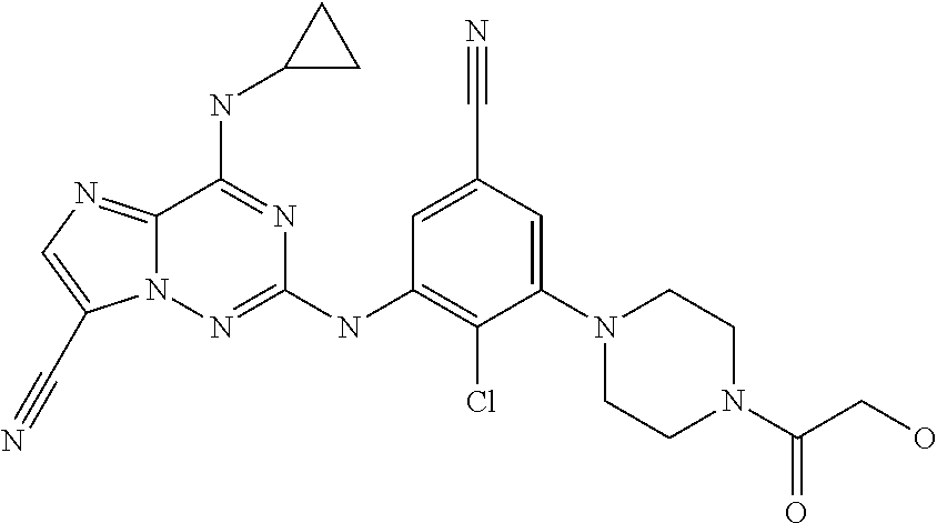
C1=C(C#N)C=C(N2CCN(C(CO)=O)CC2)C(Cl)=C1NC1=NN2C(=NC=C2C#N)C(NC2CC2)=N1
